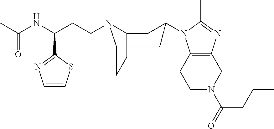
C1N(C(CCC)=O)CC2=C(C1)N(C1CC3N(CCC(C4=NC=CS4)NC(C)=O)C(CC3)C1)C(C)=N2
